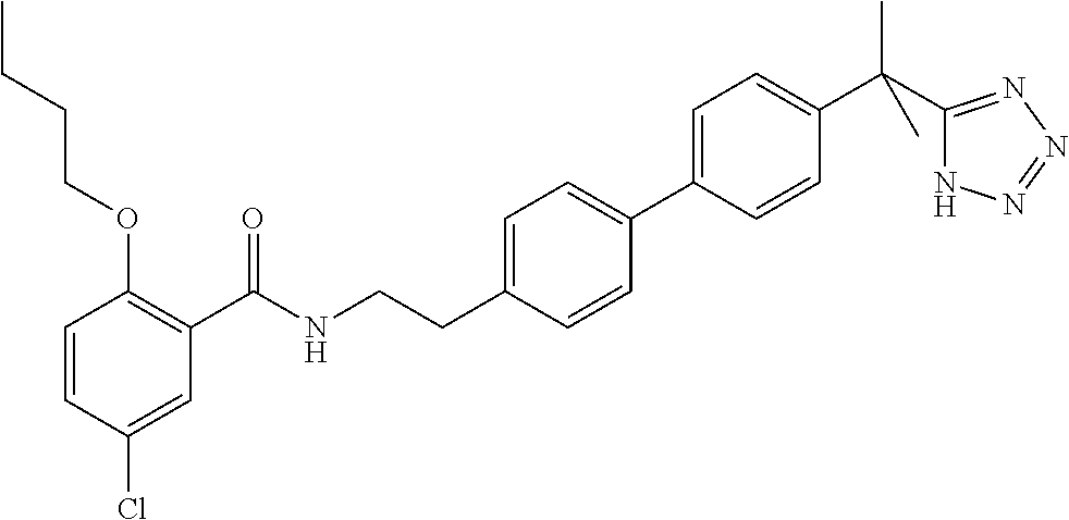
C1=CC(Cl)=CC(C(NCCC2=CC=C(C3=CC=C(C(C4=NN=NN4)(C)C)C=C3)C=C2)=O)=C1OCCCC
